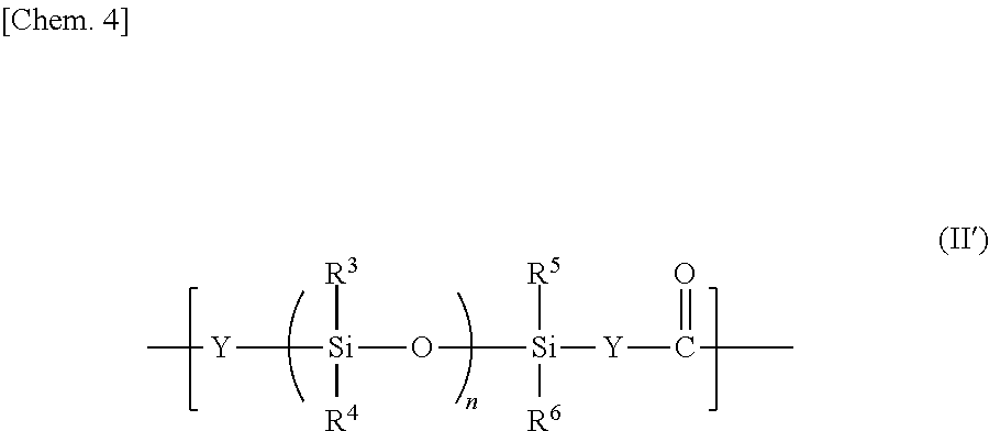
[Y]([Si]([R3])([R4])O[Si]([Y]C(C)=O)([R5])[R6])C
